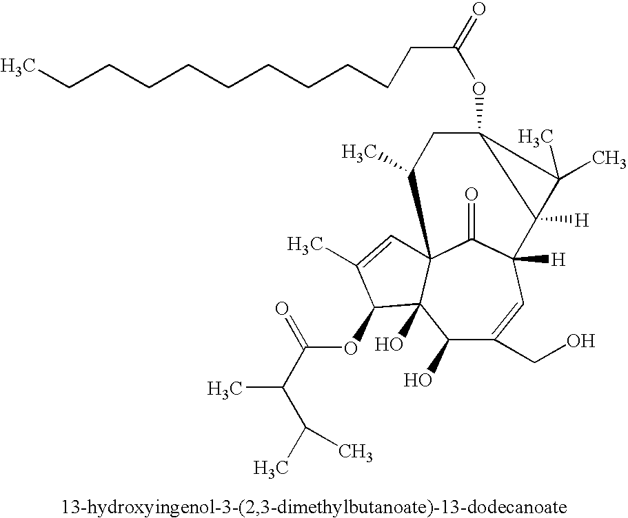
C1(O)C(CO)=CC2([H])C(=O)C3(C1(O)C(OC(C(C(C)C)C)=O)C(C)=C3)C(C)CC1(OC(=O)CCCCCCCCCCC)C2([H])C(C)(C)C1
